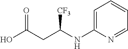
OC(CC(NC1=CC=CC=N1)[CF3])=O
